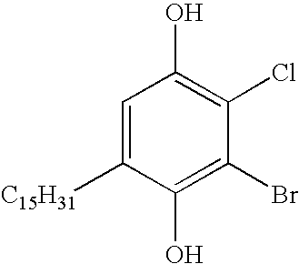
C1=C([C15H31])C(O)=C(Br)C(Cl)=C1O
